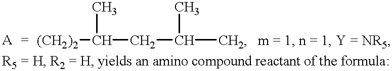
[(CH2)2]C(C)CC(C)C
